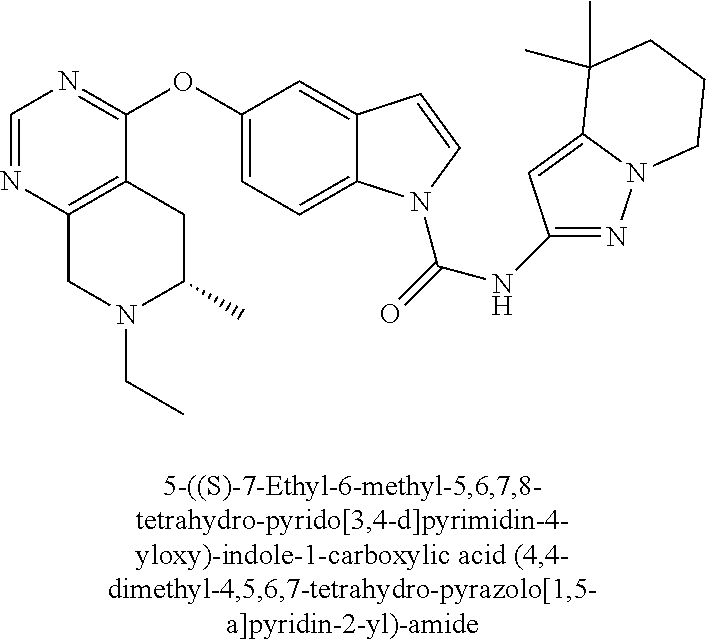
C1=NC2=C(C(OC3=CC=C4C(=C3)C=CN4C(=O)NC3=NN4C(=C3)C(C)(C)CCC4)=N1)CC(C)N(CC)C2
